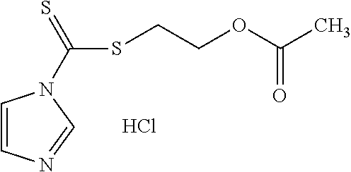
C1=CN=CN1C(=S)SCCOC(C)=O.Cl
